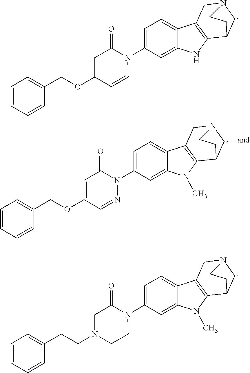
C1=C(OCC2=CC=CC=C2)C=CN(C2=CC=C3C(=C2)NC2=C3CN3CC2CC3)C1=O.C1N(CCC2=CC=CC=C2)CCN(C2=CC=C3C(=C2)N(C)C2=C3CN3CC2CC3)C1=O.C1=C(OCC2=CC=CC=C2)C=NN(C2=CC=C3C(=C2)N(C)C2=C3CN3CC2CC3)C1=O
